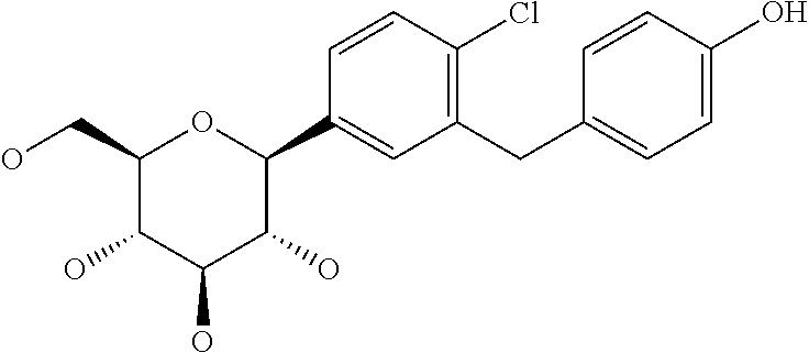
C1(CO)C(O)C(O)C(O)C(C2=CC(CC3=CC=C(O)C=C3)=C(Cl)C=C2)O1
